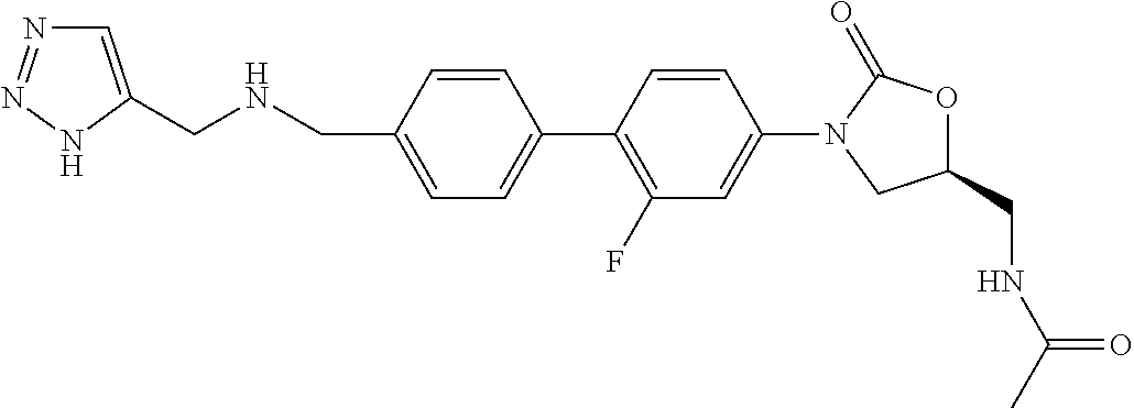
N(CC1=CC=C(C2=C(F)C=C(N3CC(CNC(C)=O)OC3=O)C=C2)C=C1)CC1=CN=NN1
